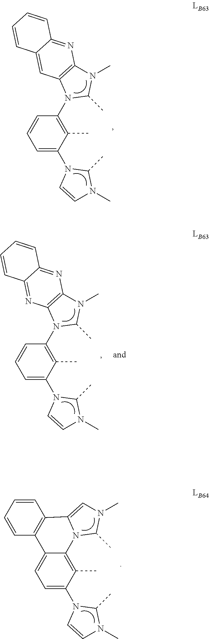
C1(N2C3=C(N(C)C2C)N=C2C(=C3)C=CC=C2)=C(C)C(N2C=CN(C)C2C)=CC=C1.C12=C(C)C(N3C=CN(C)C3C)=CC=C1C1=C(C3=CN(C)C(C)N23)C=CC=C1.C1(N2C3=C(N(C)C2C)N=C2C(=N3)C=CC=C2)=C(C)C(N2C=CN(C)C2C)=CC=C1
